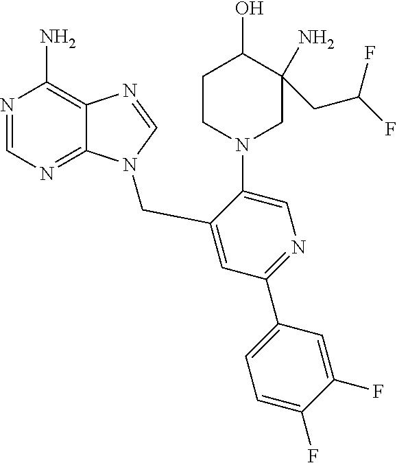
N1=CN=C2C(=C1N)N=CN2CC1=CC(C2=CC=C(F)C(F)=C2)=NC=C1N1CC(N)(CC(F)F)C(O)CC1
